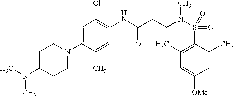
C1=C(N2CCC(N(C)C)CC2)C(C)=CC(NC(CCN(S(=O)(C2=C(C)C=C([OMe])C=C2C)=O)C)=O)=C1Cl
